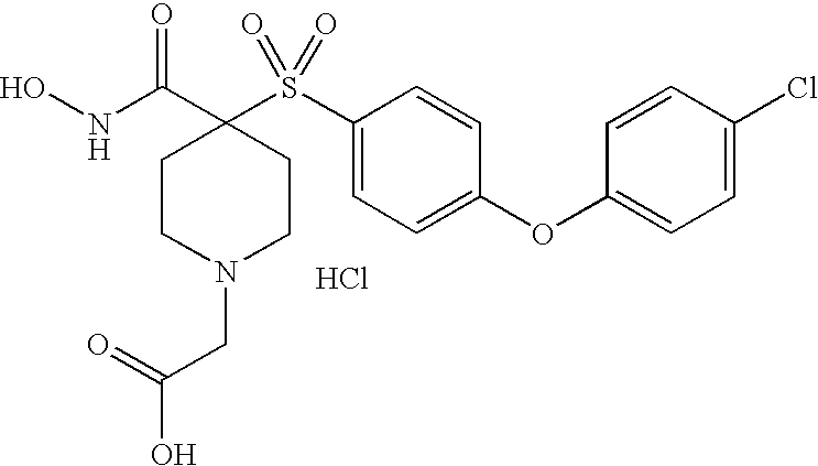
Cl.N(C(=O)C1(S(C2=CC=C(OC3=CC=C(Cl)C=C3)C=C2)(=O)=O)CCN(CC(O)=O)CC1)O
